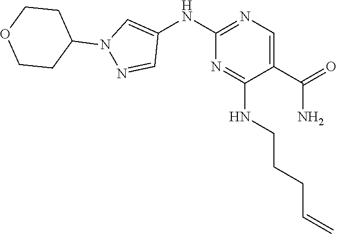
C1=NN(C2CCOCC2)C=C1NC1=NC=C(C(=O)N)C(NCCCC=C)=N1
